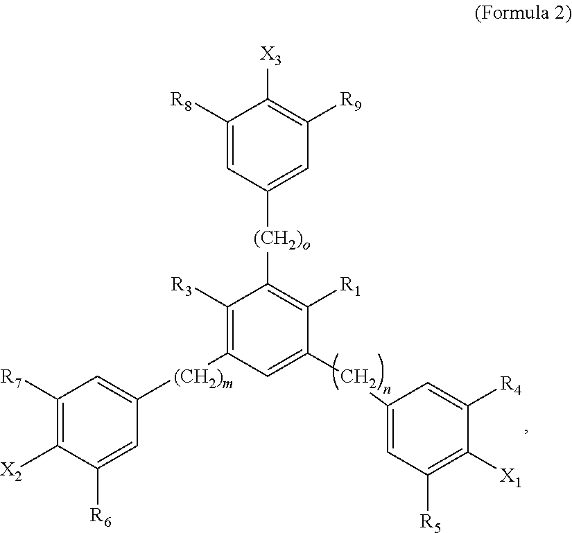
C1([R8])=CC([(CH2)o]C2=C([R1])C(CC3=CC([R5])=C([X1])C([R4])=C3)=CC([(CH2)m]C3=CC([R7])=C([X2])C([R6])=C3)=C2[R3])=CC([R9])=C1[X3]
